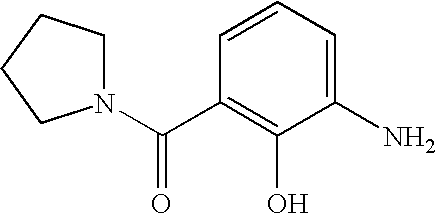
C1(N)=CC=CC(C(N2CCCC2)=O)=C1O
